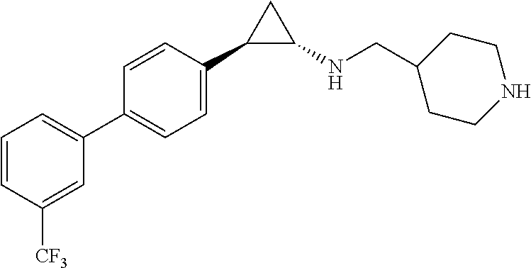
C1(C2=CC=C(C3=CC=CC([CF3])=C3)C=C2)C(NCC2CCNCC2)C1
